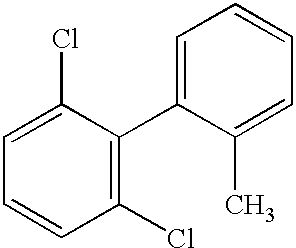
C1(Cl)=C(C2=CC=CC=C2C)C(Cl)=CC=C1
